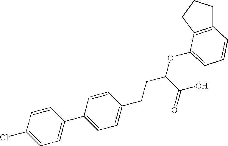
C1=CC(Cl)=CC=C1C1=CC=C(CCC(OC2=CC=CC3=C2CCC3)C(O)=O)C=C1
